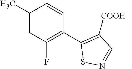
C1(C)=CC(F)=C(C2=C([COOH])C(C)=NS2)C=C1
